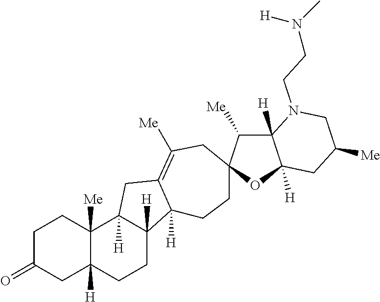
C1C(=O)CC2([H])C([Me])(C1)C1([H])C([H])(CC2)C2([H])C(=C([Me])CC3(CC2)C([Me])C2([H])C([H])(O3)CC([Me])CN2CCN(C)[H])C1
